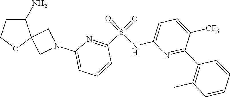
C1(N)CCOC12CN(C1=CC=CC(S(=O)(NC3=CC=C([CF3])C(C4=C(C)C=CC=C4)=N3)=O)=N1)C2
